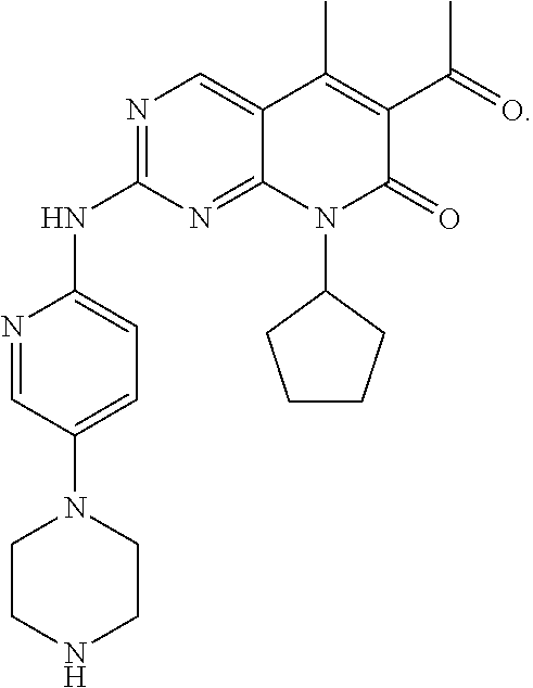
N1=CC(N2CCNCC2)=CC=C1NC1=NC=C2C(=N1)N(C1CCCC1)C(=O)C(C(=O)C)=C2C
